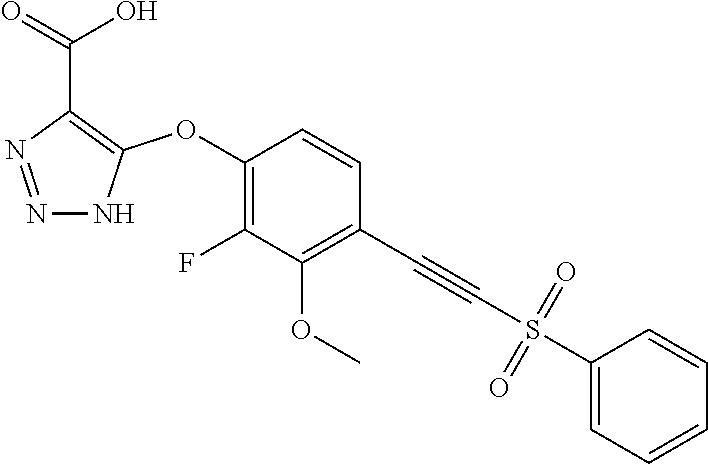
C1(OC2=C(C(=O)O)N=NN2)=C(F)C(OC)=C(C#CS(C2=CC=CC=C2)(=O)=O)C=C1
